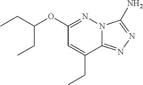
C12=NN=C(N)N1N=C(OC(CC)CC)C=C2CC
